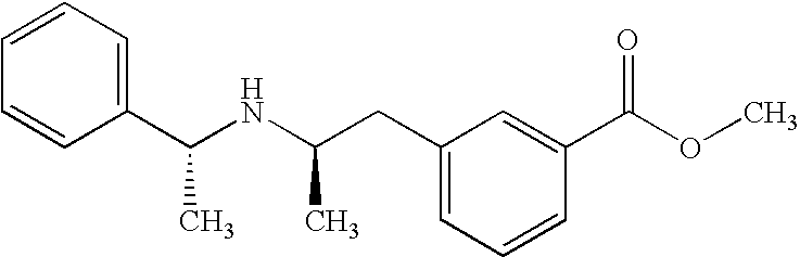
C1(C(NC(CC2=CC=CC(C(OC)=O)=C2)C)C)=CC=CC=C1
